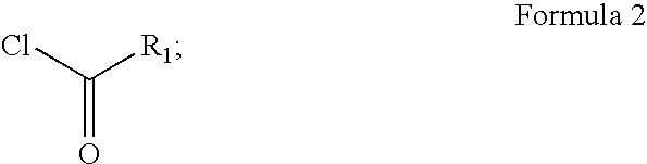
ClC(=O)[R1]
